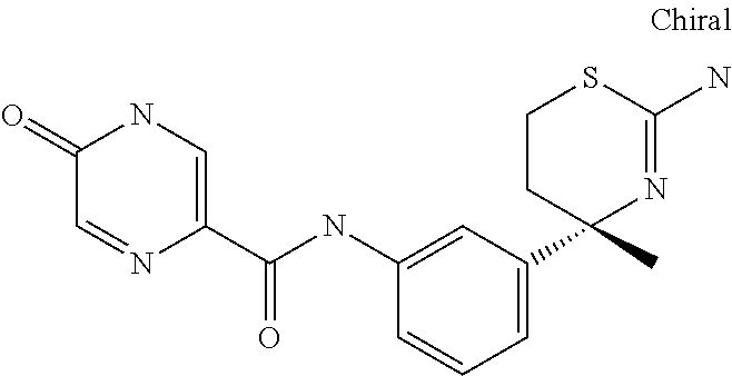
C1(C2(C)N=C(N)SCC2)=CC=CC(NC(C2=CNC(=O)C=N2)=O)=C1
